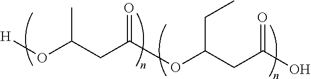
C(CC(O)=O)(OC(CC(O[H])C)=O)CC
